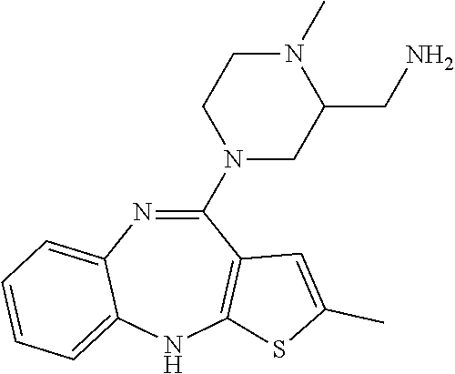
C1(N2CC(CN)N(C)CC2)=NC2=CC=CC=C2NC2=C1C=C(C)S2
